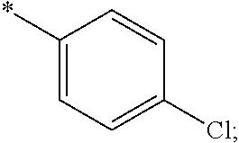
C1(*)=CC=C(Cl)C=C1
